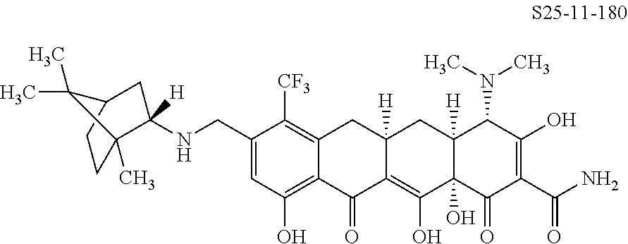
C1(CNC2([H])C3(C)CCC(C2)C3(C)C)=CC(O)=C2C(=C1[CF3])CC1([H])C(=C(O)C3(O)C([H])(C1)C(N(C)C)C(O)=C(C(N)=O)C3=O)C2=O
